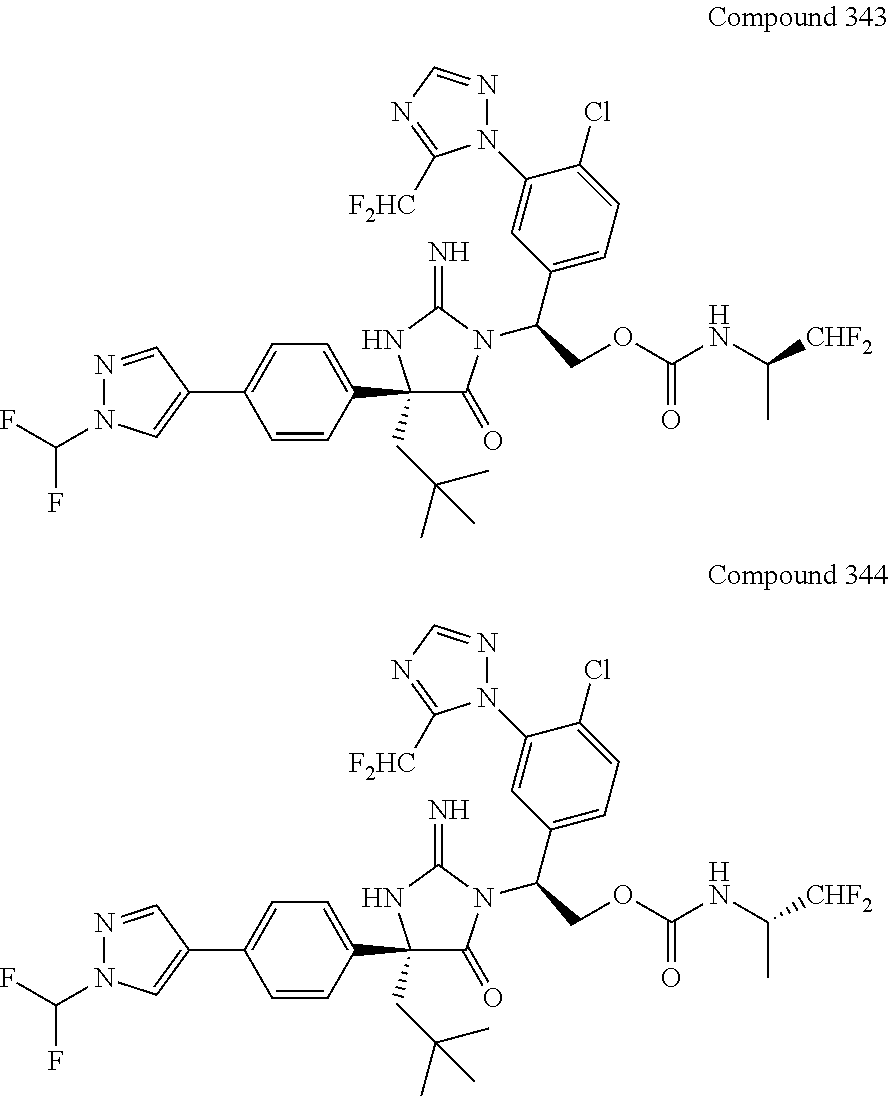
C1(C2(CC(C)(C)C)C(=O)N(C(COC(=O)NC([CHF2])C)C3=CC=C(Cl)C(N4N=CN=C4[F2HC])=C3)C(=N)N2)=CC=C(C2=CN(C(F)F)N=C2)C=C1.C1(C2(CC(C)(C)C)C(=O)N(C(COC(=O)NC([CHF2])C)C3=CC=C(Cl)C(N4N=CN=C4[F2HC])=C3)C(=N)N2)=CC=C(C2=CN(C(F)F)N=C2)C=C1
